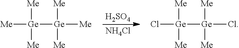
[H2SO4].[Ge]([Me])([Ge]([Me])([Me])[Me])([Me])[Me].[Ge](Cl)([Ge](Cl)([Me])[Me])([Me])[Me].[NH4Cl]
